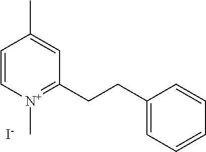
C1=C[N+](C)=C(CCC2=CC=CC=C2)C=C1C.[I-]
